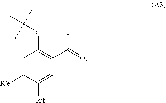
C1=C([Re])C([Rf])=CC(C(=O)[T])=C1OC(C)(C)C
